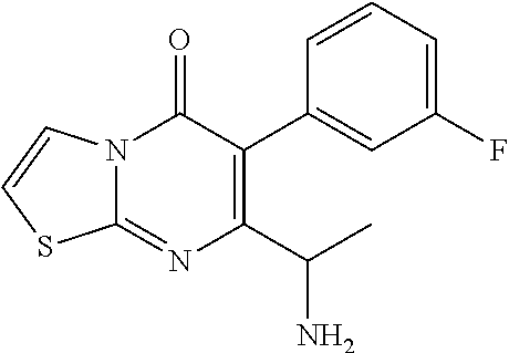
C1(C2=CC(F)=CC=C2)=C(C(C)N)N=C2N(C1=O)C=CS2
